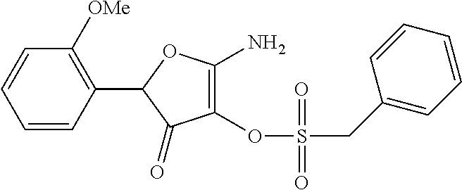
C1=CC(C2C(=O)C(OS(CC3=CC=CC=C3)(=O)=O)=C(N)O2)=C([OMe])C=C1
